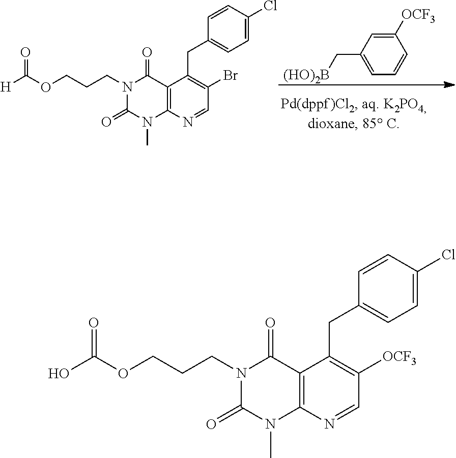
[H]C(OCCCN1C(=O)N(C)C2=C(C1=O)C(CC1=CC=C(Cl)C=C1)=C(Br)C=N2)=O.C(C1=CC=CC([OCF3])=C1)[(HO)2B].OC(OCCCN1C(=O)N(C)C2=C(C1=O)C(CC1=CC=C(Cl)C=C1)=C([OCF3])C=N2)=O
